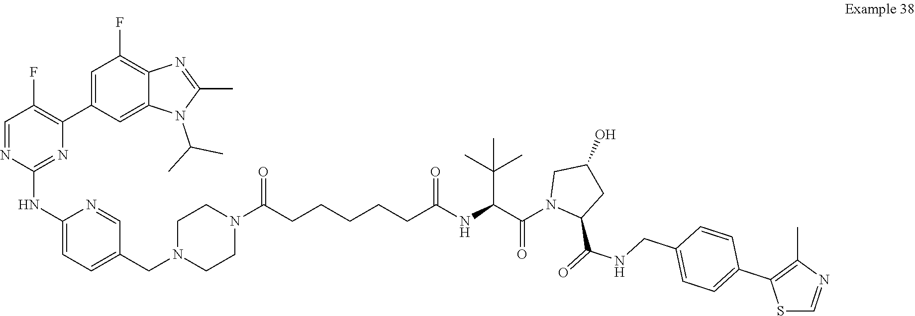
C1CN(CC2=CC=C(NC3=NC(C4=CC(F)=C5N=C(C)N(C(C)C)C5=C4)=C(F)C=N3)N=C2)CCN1C(CCCCCC(=O)NC(C(N1C(C(=O)NCC2=CC=C(C3=C(C)N=CS3)C=C2)CC(O)C1)=O)C(C)(C)C)=O
